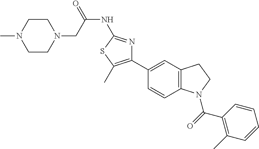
C1(C2=CC3=C(C=C2)N(C(=O)C2=C(C)C=CC=C2)CC3)=C(C)SC(NC(=O)CN2CCN(C)CC2)=N1
